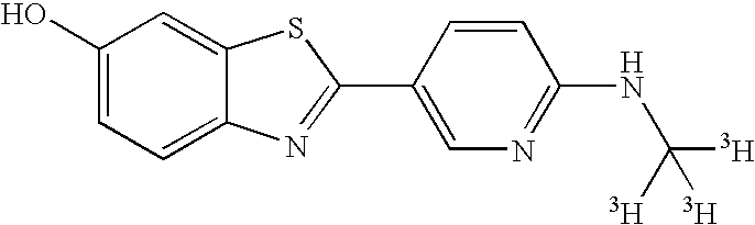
C1(O)=CC=C2C(=C1)SC(C1=CN=C(NC([T])([T])[T])C=C1)=N2
